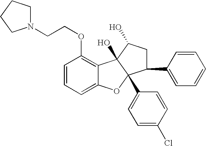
C1=CC=C2C(=C1OCCN1CCCC1)C1(O)C(C3=CC=C(Cl)C=C3)(O2)C(C2=CC=CC=C2)CC1O
